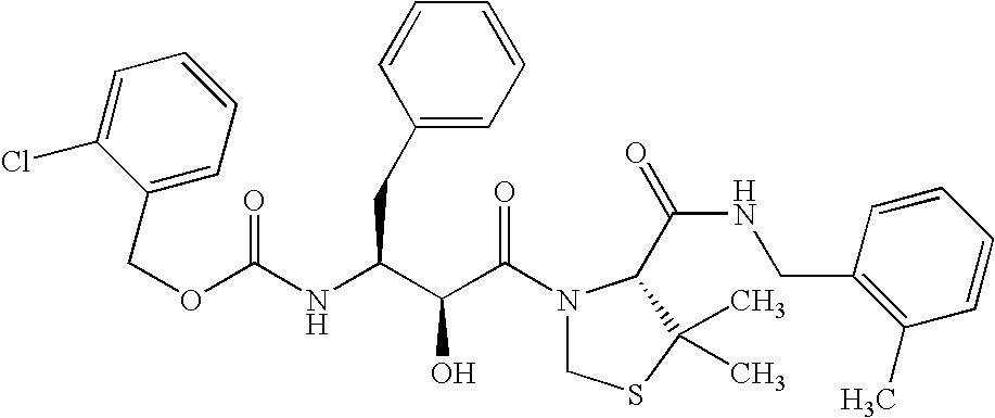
O(C(=O)NC(CC1=CC=CC=C1)C(C(N1CSC(C)(C)C1C(NCC1=C(C)C=CC=C1)=O)=O)O)CC1=CC=CC=C1Cl
